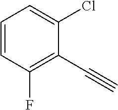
C1=CC(F)=C(C#C)C(Cl)=C1
